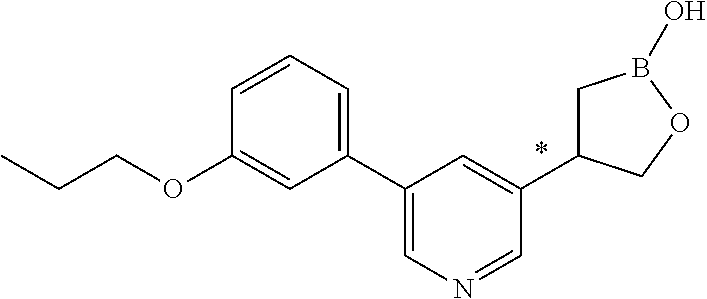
C1(C2=CN=CC(C3CB(O)OC3)=C2)=CC=CC(OCCC)=C1
